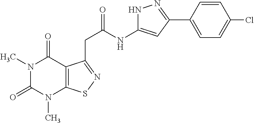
N1(C)C(=O)N(C)C2=C(C1=O)C(CC(NC1=CC(C3=CC=C(Cl)C=C3)=NN1)=O)=NS2
